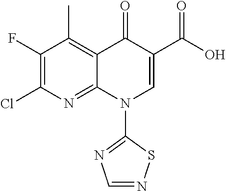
C1(F)=C(Cl)N=C2C(=C1C)C(=O)C(C(O)=O)=CN2C1=NC=NS1
